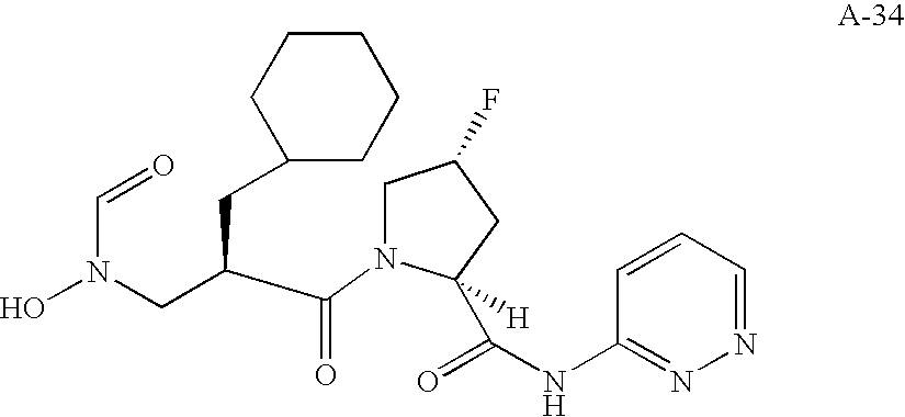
N1=CC=CC(NC(=O)C2([H])N(C(C(CC3CCCCC3)CN(C=O)O)=O)CC(F)C2)=N1
